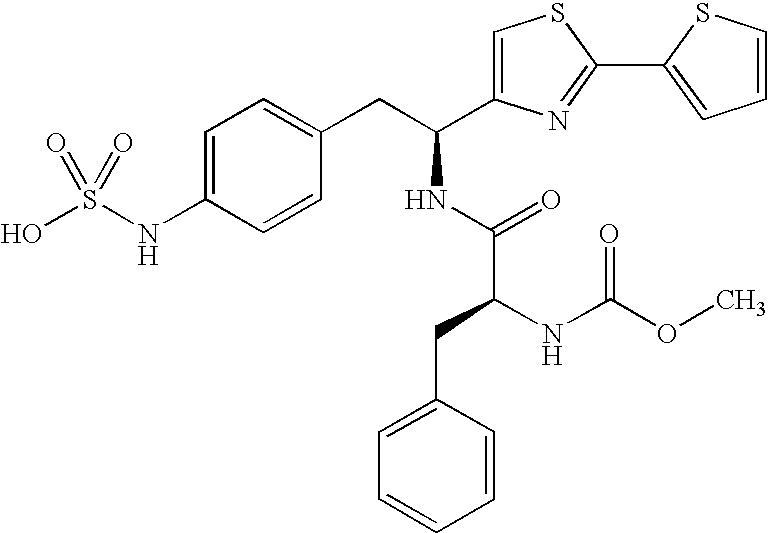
C1=C(NS(O)(=O)=O)C=CC(CC(C2=CSC(C3=CC=CS3)=N2)NC(=O)C(NC(OC)=O)CC2=CC=CC=C2)=C1
